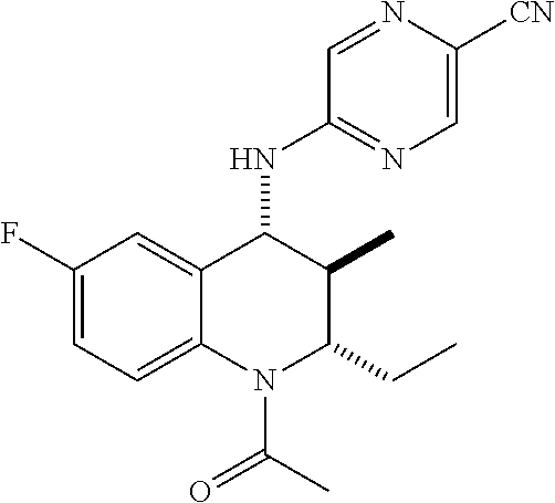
C1(F)=CC=C2C(=C1)C(NC1=NC=C([CN])N=C1)C(C)C(CC)N2C(C)=O
